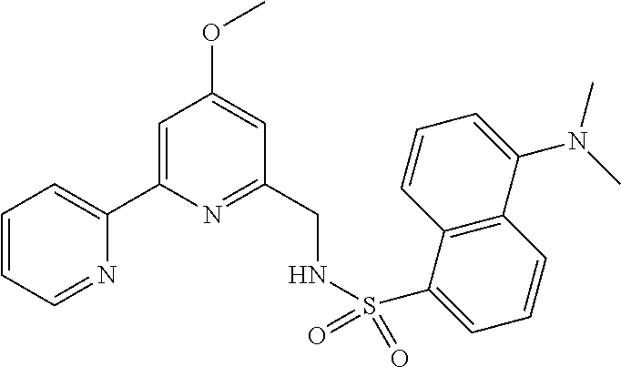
C1=CC=NC(C2=CC(OC)=CC(CNS(C3=CC=CC4=C3C=CC=C4N(C)C)(=O)=O)=N2)=C1
